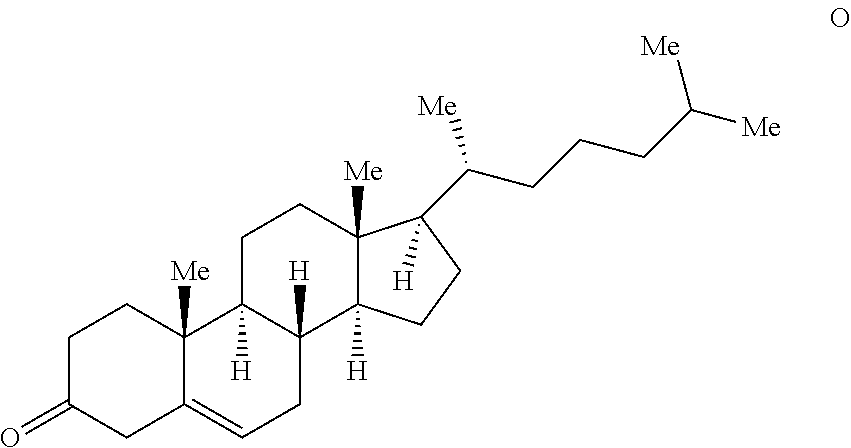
C1C(=O)CC2=CCC3([H])C([H])(C2([Me])C1)CCC1([Me])C3([H])CCC1([H])C(CCCC([Me])[Me])[Me]
